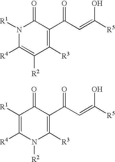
N1([R1])C([R4])=C([R2])C([R3])=C(C(C=C([R5])O)=O)C1=O.C1([R1])=C([R4])N([R2])C([R3])=C(C(C=C([R5])O)=O)C1=O
